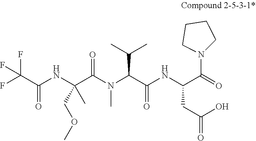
O=C(C(F)(F)F)NC(C(N(C(C(NC(CC(O)=O)C(=O)N1CCCC1)=O)C(C)C)C)=O)(C)COC
